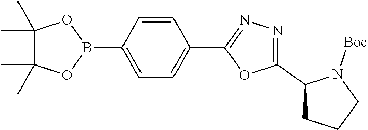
C1=CC(B2OC(C)(C)C(C)(C)O2)=CC=C1C1=NN=C(C2CCCN2[Boc])O1
